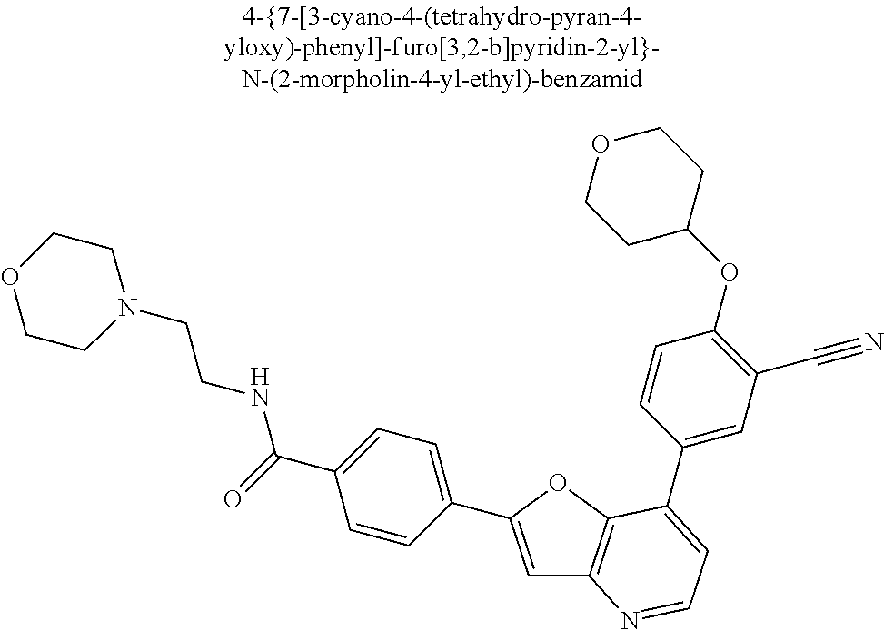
C1=C(C2=CC=C(C(=O)NCCN3CCOCC3)C=C2)OC2=C1N=CC=C2C1=CC(C#N)=C(OC2CCOCC2)C=C1
